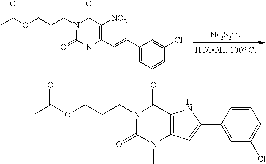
N1(CCCOC(C)=O)C(=O)N(C)C(C=CC2=CC=CC(Cl)=C2)=C([NO2])C1=O.[Na2S2O4].N1(CCCOC(C)=O)C(=O)N(C)C2=C(C1=O)NC(C1=CC(Cl)=CC=C1)=C2
